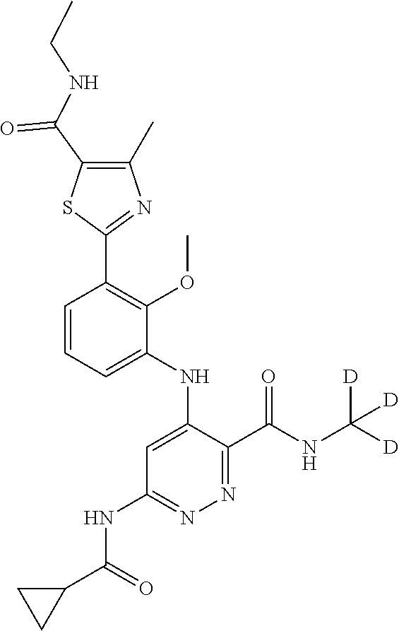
C1=CC=C(NC2=CC(NC(C3CC3)=O)=NN=C2C(NC([D])([D])[D])=O)C(OC)=C1C1=NC(C)=C(C(NCC)=O)S1
